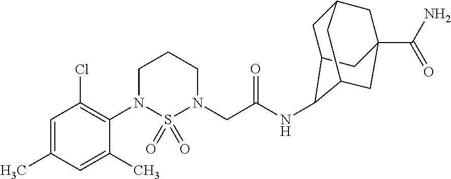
C1=C(C)C=C(C)C(N2S(=O)(=O)N(CC(NC3C4CC5CC(C(N)=O)(CC3C5)C4)=O)CCC2)=C1Cl
